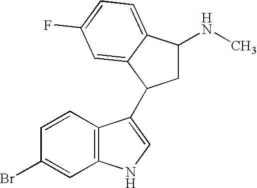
C1=C(Br)C=CC2=C1NC=C2C1CC(NC)C2=CC=C(F)C=C21
